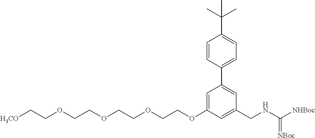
C1(OCCOCCOCCOCC[H3CO])=CC(C2=CC=C(C(C)(C)C)C=C2)=CC(CNC([NHBoc])=[NBoc])=C1
